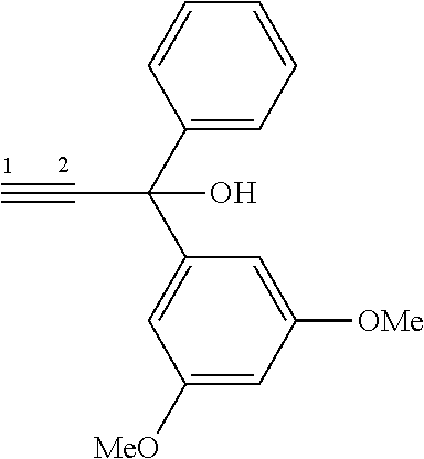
C1(C(C#C)(C2=CC([MeO])=CC([OMe])=C2)O)=CC=CC=C1
